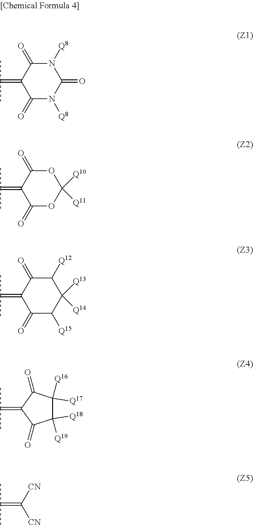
N1([Q8])C(=O)C(=C(C)C)C(=O)N([Q8])C1=O.O1C(=O)C(=C(C)C)C(=O)OC1([Q10])[Q11].C1([Q12])C(=O)C(=C(C)C)C(=O)C([Q15])C1([Q13])[Q14].C1([Q18])([Q19])C([Q16])([Q17])C(=O)C(=C(C)C)C1=O.C(=C(C)C)([CN])[CN]
